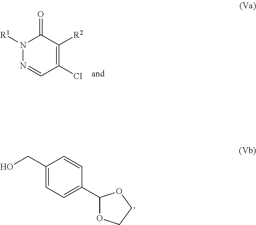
OCC1=CC=C(C2OCCO2)C=C1.N1=CC(Cl)=C([R2])C(=O)N1[R1]
